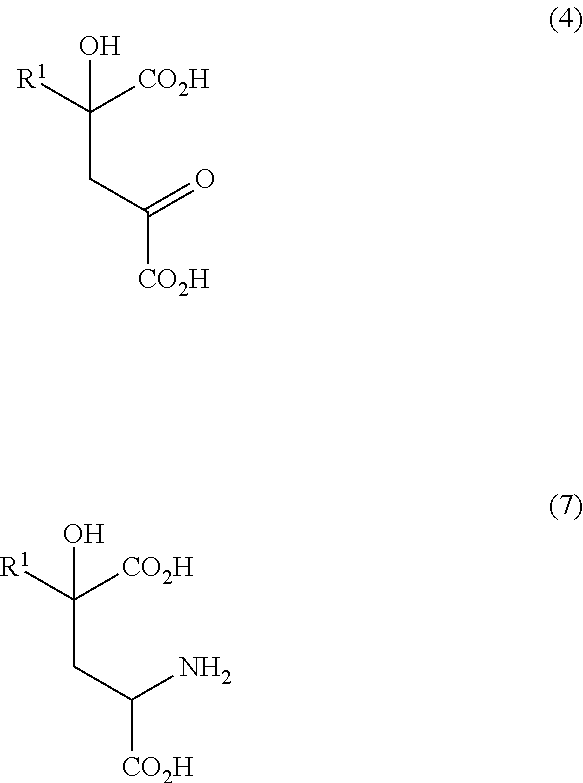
C(C([R1])([CO2H])O)C([CO2H])=O.C(C([R1])([CO2H])O)C([CO2H])N
